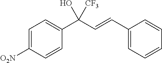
C1=C([O2N])C=CC(C(C=CC2=CC=CC=C2)(O)[CF3])=C1
